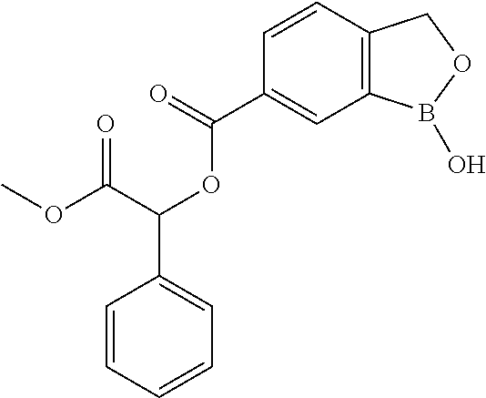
C1=CC2=C(C=C1C(=O)OC(C1=CC=CC=C1)C(OC)=O)B(O)OC2
